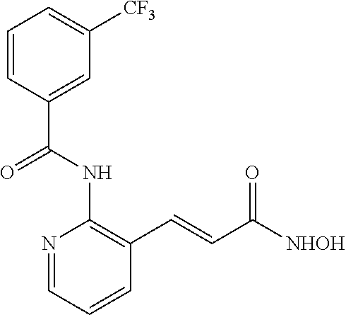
N1=CC=CC(C=CC([NHOH])=O)=C1NC(C1=CC([CF3])=CC=C1)=O
